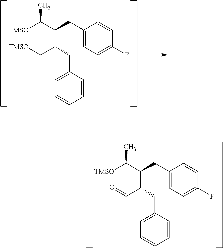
C(C(CC1=CC=C(F)C=C1)C([TMSO])C)(CC1=CC=CC=C1)C=O.C(C(CC1=CC=C(F)C=C1)C([TMSO])C)(CC1=CC=CC=C1)C[TMSO]
